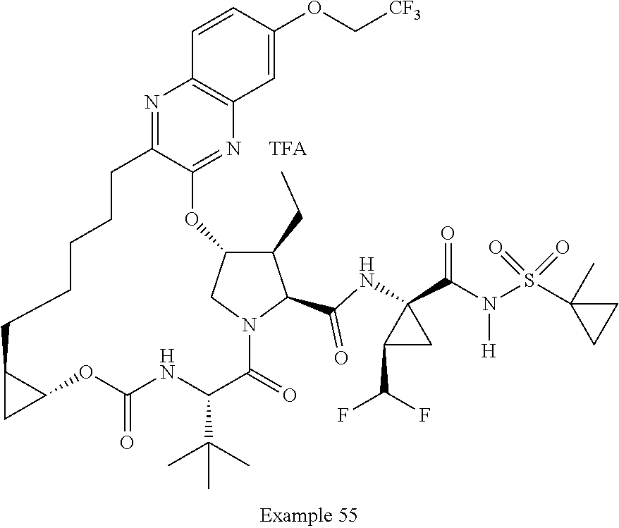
N1=C2C(=NC3=C1C=CC(OC[CF3])=C3)OC1C(CC)C(C(NC3(C(N(S(C4(C)CC4)(=O)=O)[H])=O)C(C(F)F)C3)=O)N(C1)C(=O)C(C(C)(C)C)NC(=O)OC1C(C1)CCCCC2.[TFA]
